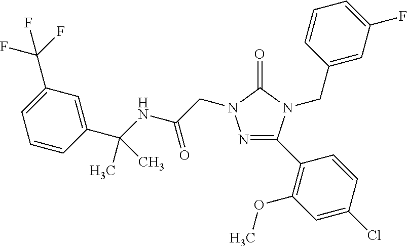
N1=C(C2=C(OC)C=C(Cl)C=C2)N(CC2=CC(F)=CC=C2)C(=O)N1CC(=O)NC(C1=CC(C(F)(F)F)=CC=C1)(C)C
